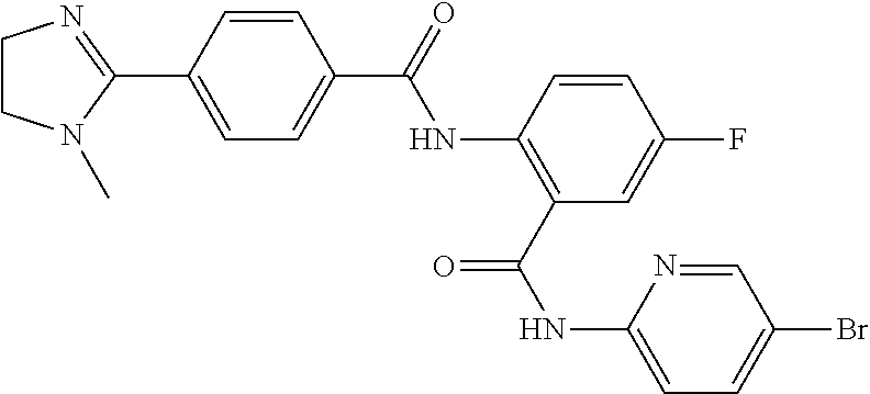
C1=CC(C2=NCCN2C)=CC=C1C(=O)NC1=C(C(NC2=CC=C(Br)C=N2)=O)C=C(F)C=C1
